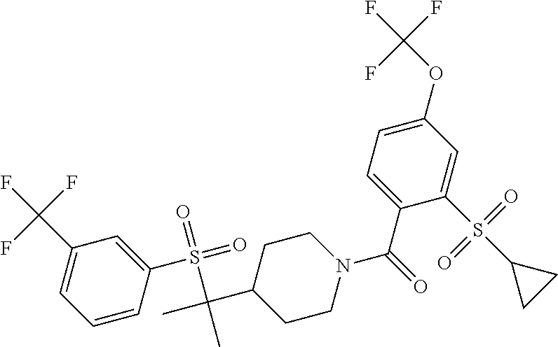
C1(C(F)(F)F)=CC=CC(S(=O)(=O)C(C)(C2CCN(C(C3=CC=C(OC(F)(F)F)C=C3S(C3CC3)(=O)=O)=O)CC2)C)=C1
